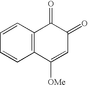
C1=CC=CC2=C1C(=O)C(=O)C=C2[OMe]
